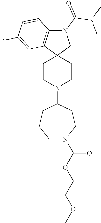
C1CN(C2CCCN(C(OCCOC)=O)CC2)CCC12CN(C(N(C)C)=O)C1=C2C=C(F)C=C1
